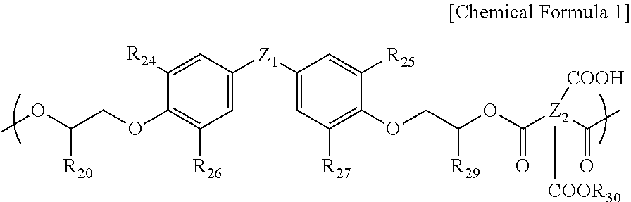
COC(COC1=C([R26])C=C([Z1]C2=CC([R27])=C(OCC(OC(=O)[Z2](C(=O)C)([COOH])[COOR30])[R29])C([R25])=C2)C=C1[R24])[R20]
